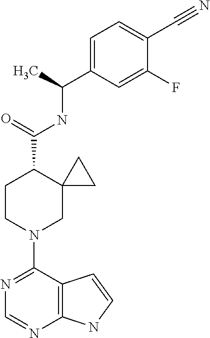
N1=C(N2CC3(C(C(=O)NC(C4=CC=C(C#N)C(F)=C4)C)CC2)CC3)C2=C(N=C1)NC=C2
